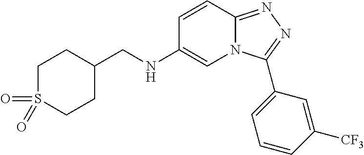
C1C(CNC2=CN3C(=NN=C3C3=CC=CC([CF3])=C3)C=C2)CCS(=O)(=O)C1
